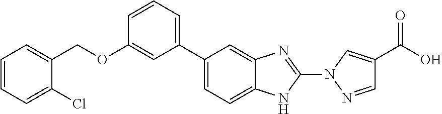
C1=C2C(=CC(C3=CC=CC(OCC4=CC=CC=C4Cl)=C3)=C1)N=C(N1C=C(C(O)=O)C=N1)N2
